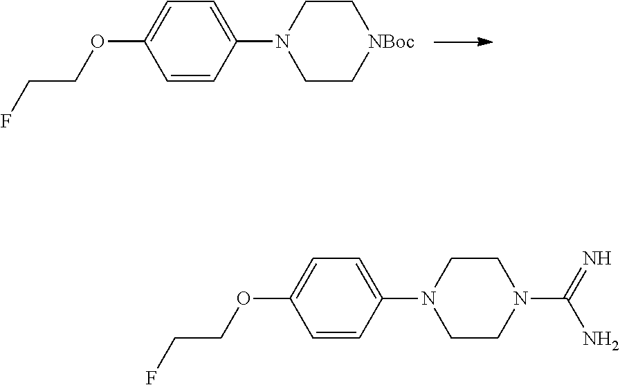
C1=CC(N2CC[NBoc]CC2)=CC=C1OCCF.C1=CC(N2CCN(C(=N)N)CC2)=CC=C1OCCF
